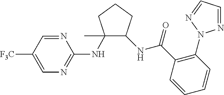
C1(NC2=NC=C([F3C])C=N2)(C)C(NC(=O)C2=C(N3N=CC=N3)C=CC=C2)CCC1
